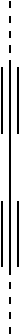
CC#CC#CC
